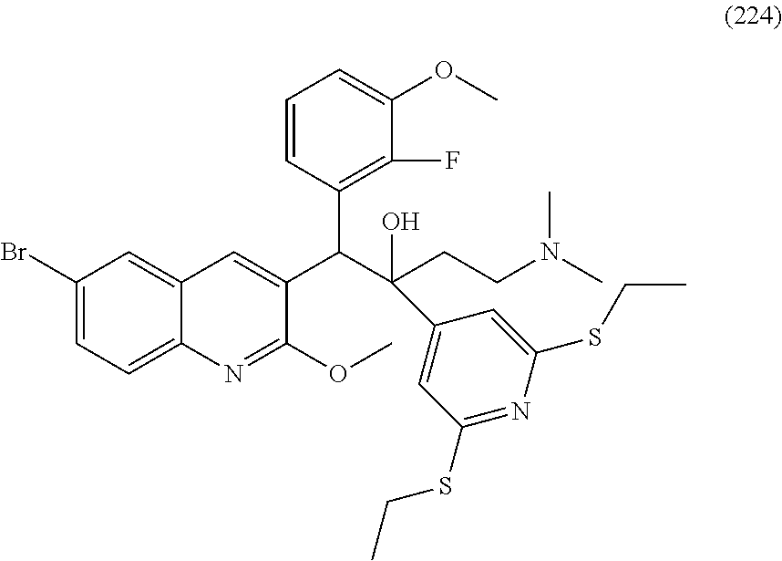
C1(Br)=CC=C2C(=C1)C=C(C(C(CCN(C)C)(O)C1=CC(SCC)=NC(SCC)=C1)C1=C(F)C(OC)=CC=C1)C(OC)=N2
